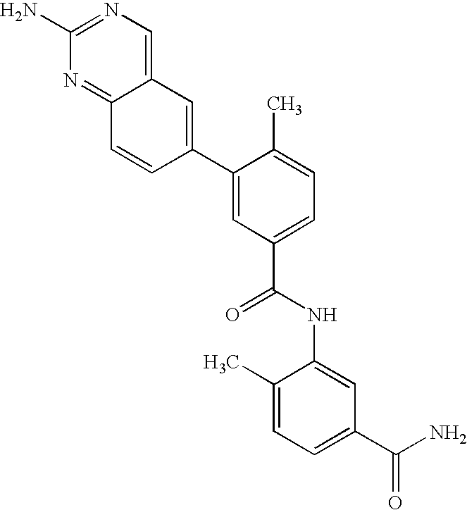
NC1=NC=C2C(=N1)C=CC(C1=CC(C(=O)NC3=CC(C(N)=O)=CC=C3C)=CC=C1C)=C2
